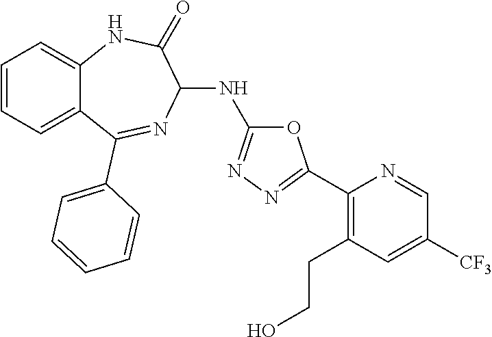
C1(NC2=NN=C(C3=C(CCO)C=C([CF3])C=N3)O2)C(=O)NC2=CC=CC=C2C(C2=CC=CC=C2)=N1
